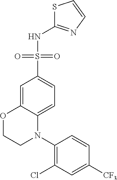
C1=C2C(=CC=C1S(=O)(=O)NC1=NC=CS1)N(C1=C(Cl)C=C([CF3])C=C1)CCO2
